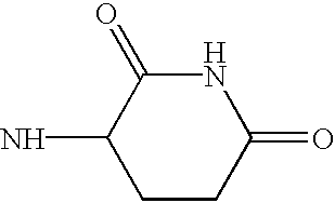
C1CC(=O)NC(=O)C1N
